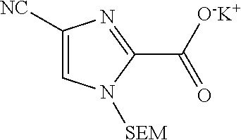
C1([NC])=CN([SEM])C(C([O-K+])=O)=N1
